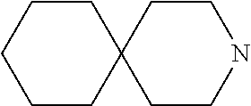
C1CC2(CCC1)CCNCC2
